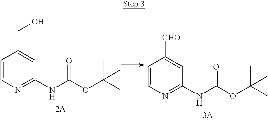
C1=CN=C(NC(OC(C)(C)C)=O)C=C1CO.[2A].C1=CN=C(NC(OC(C)(C)C)=O)C=C1[CHO].[3A]
